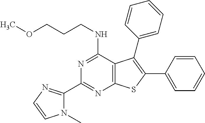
C1(C2=NC=CN2C)=NC2=C(C(NCCCOC)=N1)C(C1=CC=CC=C1)=C(C1=CC=CC=C1)S2
